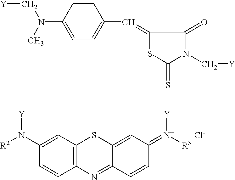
C1=CC2=C(C=C1N([R2])[Y])SC1=CC(=[N+]([R3])[Y])C=CC1=N2.[Cl-].[Y]CN(C)C1=CC=C(C=C2SC(=S)N(C[Y])C2=O)C=C1
